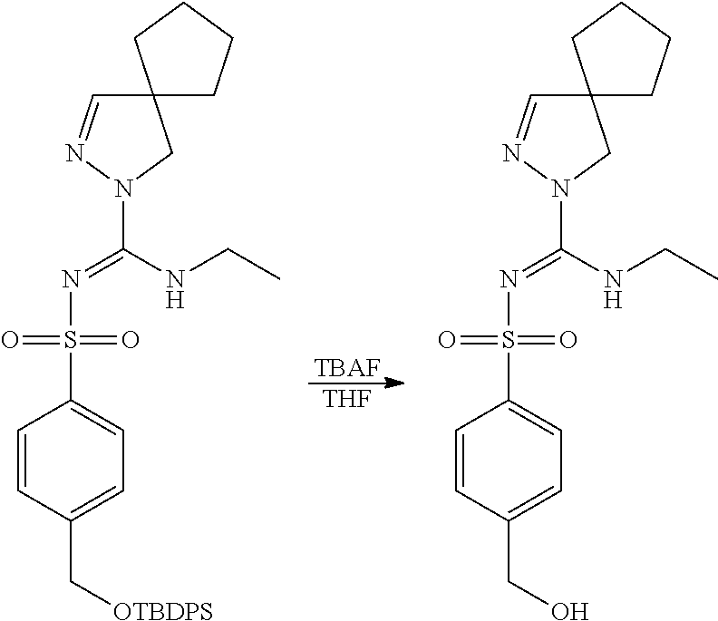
N(S(C1=CC=C(CO)C=C1)(=O)=O)=C(NCC)N1N=CC2(C1)CCCC2.N(S(C1=CC=C(C[OTBDPS])C=C1)(=O)=O)=C(NCC)N1N=CC2(C1)CCCC2.[TBAF].[THF]
